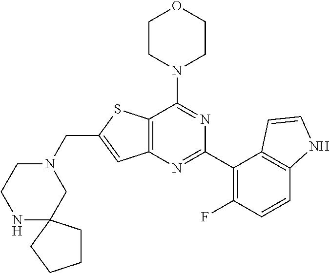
C12=C(N=C(C3=C(F)C=CC4=C3C=CN4)N=C1N1CCOCC1)C=C(CN1CCNC3(C1)CCCC3)S2
